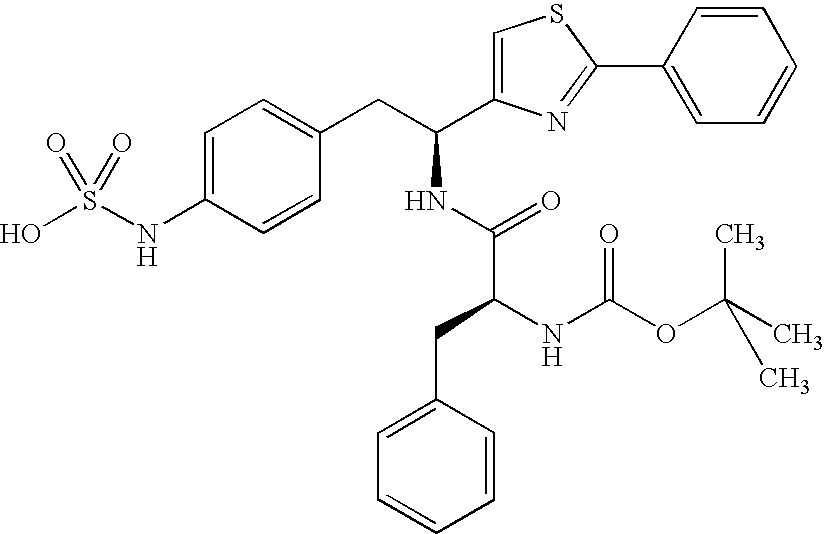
C1=C(NS(O)(=O)=O)C=CC(CC(NC(C(NC(OC(C)(C)C)=O)CC2=CC=CC=C2)=O)C2=CSC(C3=CC=CC=C3)=N2)=C1
